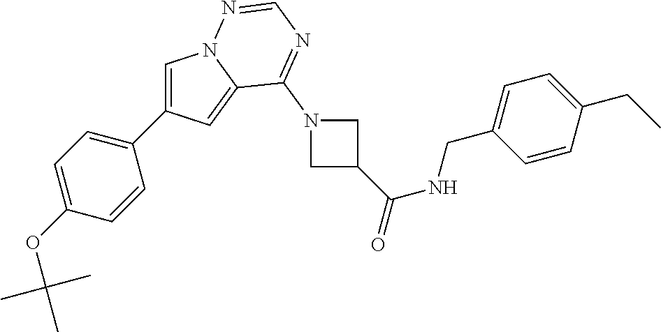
C1(C2=CN3C(=C2)C(N2CC(C(NCC4=CC=C(CC)C=C4)=O)C2)=NC=N3)=CC=C(OC(C)(C)C)C=C1
